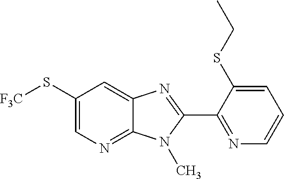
C1(S[F3C])=CN=C2C(=C1)N=C(C1=NC=CC=C1SCC)N2C
